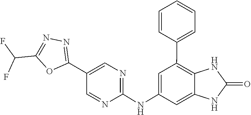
C1(NC2=CC(C3=CC=CC=C3)=C3C(=C2)NC(=O)N3)=NC=C(C2=NN=C(C(F)F)O2)C=N1
